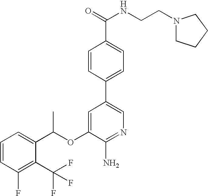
C1=CC=C(C(OC2=CC(C3=CC=C(C(NCCN4CCCC4)=O)C=C3)=CN=C2N)C)C(C(F)(F)F)=C1F
